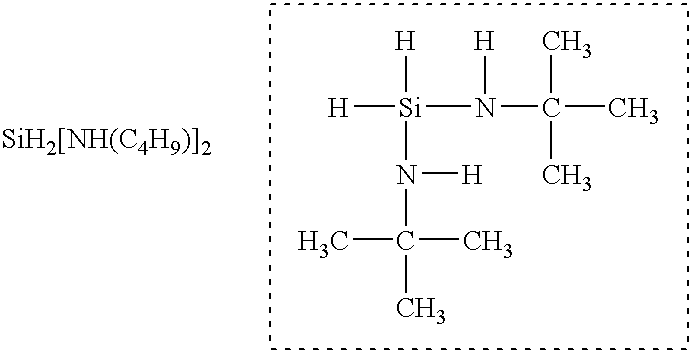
[H][Si]([H])(N([H])C(C)(C)C)N([H])C(C)(C)C.[SiH2[NH(C4H9)]2]
